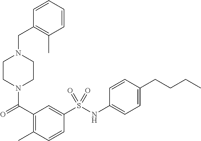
C1CN(C(=O)C2=C(C)C=CC(S(NC3=CC=C(CCCC)C=C3)(=O)=O)=C2)CCN1CC1=C(C)C=CC=C1
